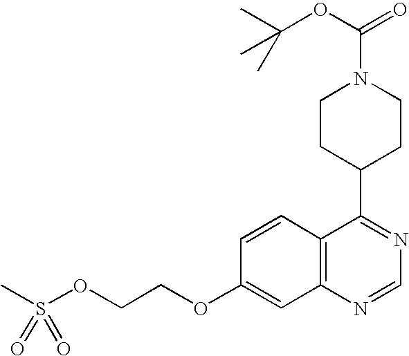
C1CC(C2=NC=NC3=C2C=CC(OCCOS(C)(=O)=O)=C3)CCN1C(=O)OC(C)(C)C
